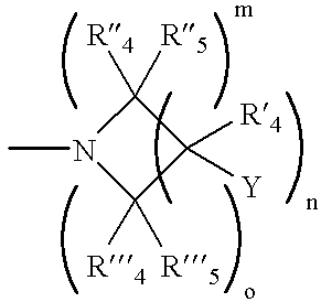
C1([R4])([R5])C([R4])([Y])C([R4])([R5])N1C
